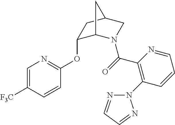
C1=C([F3C])C=CC(OC2C3N(C(=O)C4=C(N5N=CC=N5)C=CC=N4)CC(C2)C3)=N1
